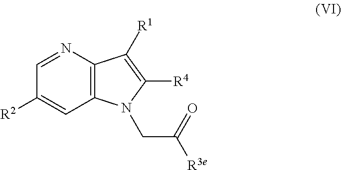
C1([R2])=CC2=C(N=C1)C([R1])=C([R4])N2CC([R3e])=O
